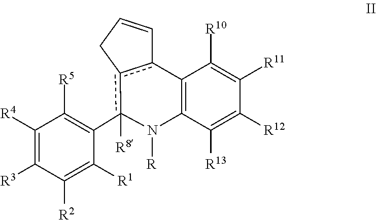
C1([R4])=C([R3])C([R2])=C([R1])C(c2([R8])c3c(C4=C(N2[R])C([R13])=C([R12])C([R11])=C4[R10])C=CC3)=C1[R5]
